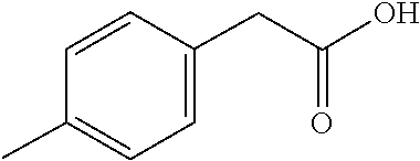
CC1=CC=C(CC(O)=O)C=C1
